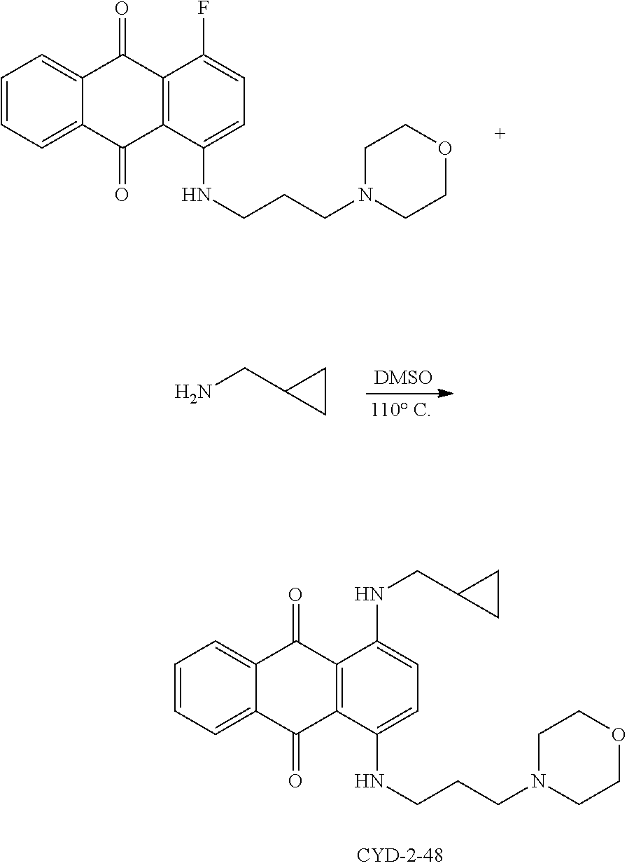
NCC1CC1.C12=CC=CC=C1C(=O)C1=C(C2=O)C(NCCCN2CCOCC2)=CC=C1F.C12=CC=CC=C1C(=O)C1=C(C2=O)C(NCCCN2CCOCC2)=CC=C1NCC1CC1
